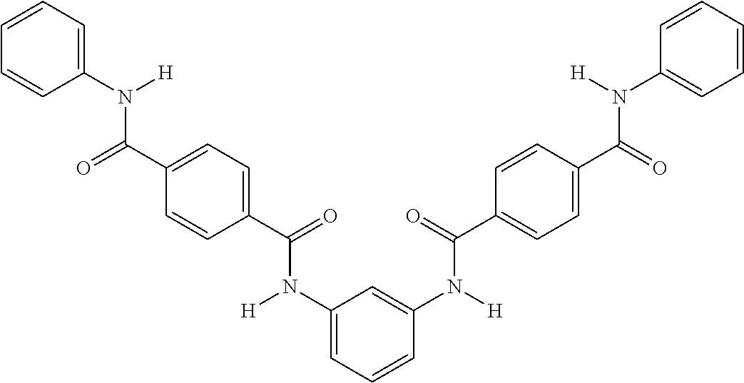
C1(N(C(=O)C2=CC=C(C(N([H])C3=CC=CC(N(C(=O)C4=CC=C(C(N([H])C5=CC=CC=C5)=O)C=C4)[H])=C3)=O)C=C2)[H])=CC=CC=C1
